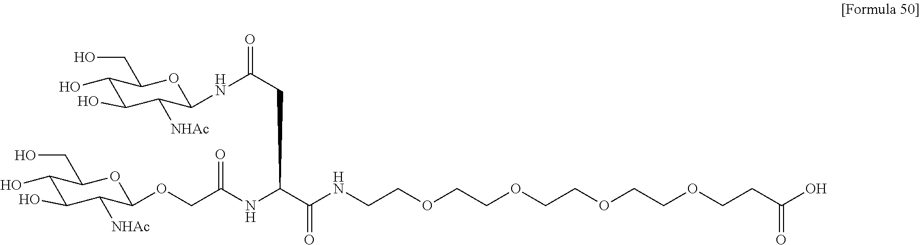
C1(O)C(O)C([NHAc])C(NC(CC(NC(COC2C([NHAc])C(O)C(O)C(CO)O2)=O)C(NCCOCCOCCOCCOCCC(O)=O)=O)=O)OC1CO
